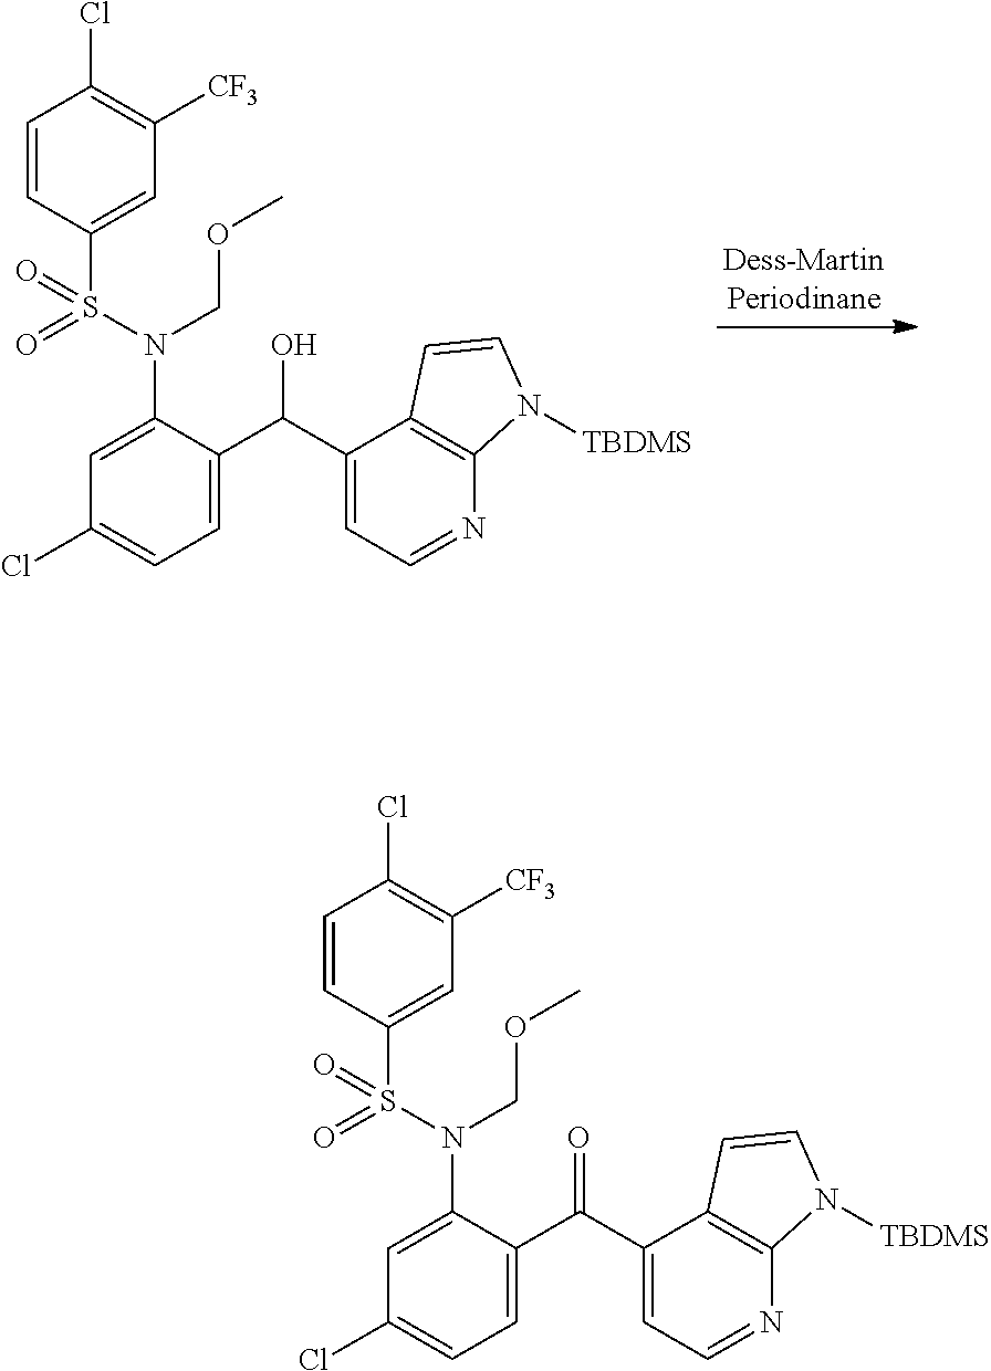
C1=CC(S(N(C2=CC(Cl)=CC=C2C(C2=CC=NC3=C2C=CN3[TBDMS])O)COC)(=O)=O)=CC([CF3])=C1Cl.C1=CC(S(N(C2=CC(Cl)=CC=C2C(C2=CC=NC3=C2C=CN3[TBDMS])=O)COC)(=O)=O)=CC([CF3])=C1Cl
